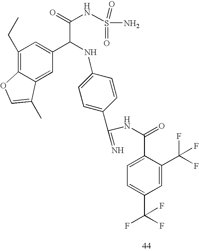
C1(CC)=C2C(=CC(C(NC3=CC=C(C(=N)NC(C4=CC=C(C(F)(F)F)C=C4C(F)(F)F)=O)C=C3)C(=O)NS(=O)(=O)N)=C1)C(C)=CO2
